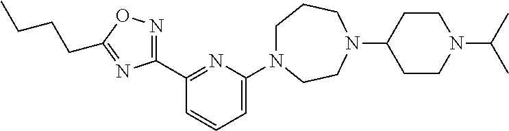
C1=C(N2CCCN(C3CCN(C(C)C)CC3)CC2)N=C(C2=NOC(CCCC)=N2)C=C1
